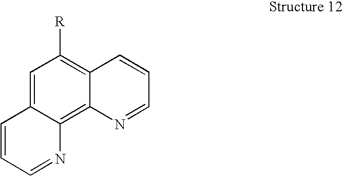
C1=CC=NC2=C3C(=C([R])C=C12)C=CC=N3
